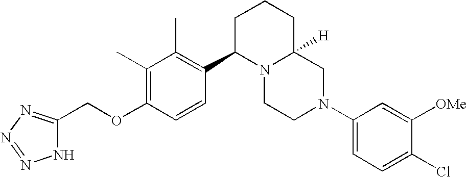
C1(C)=C(OCC2=NN=NN2)C=CC(C2N3C([H])(CCC2)CN(C2=CC=C(Cl)C([OMe])=C2)CC3)=C1C
